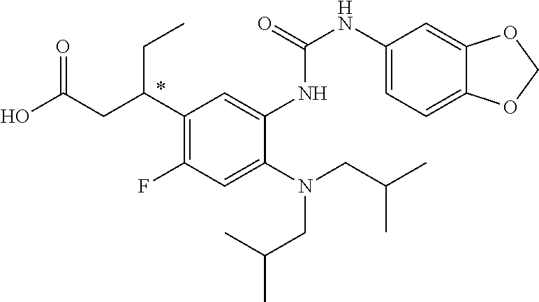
C1(C(CC(O)=O)CC)=C(F)C=C(N(CC(C)C)CC(C)C)C(NC(NC2=CC=C3C(=C2)OCO3)=O)=C1
